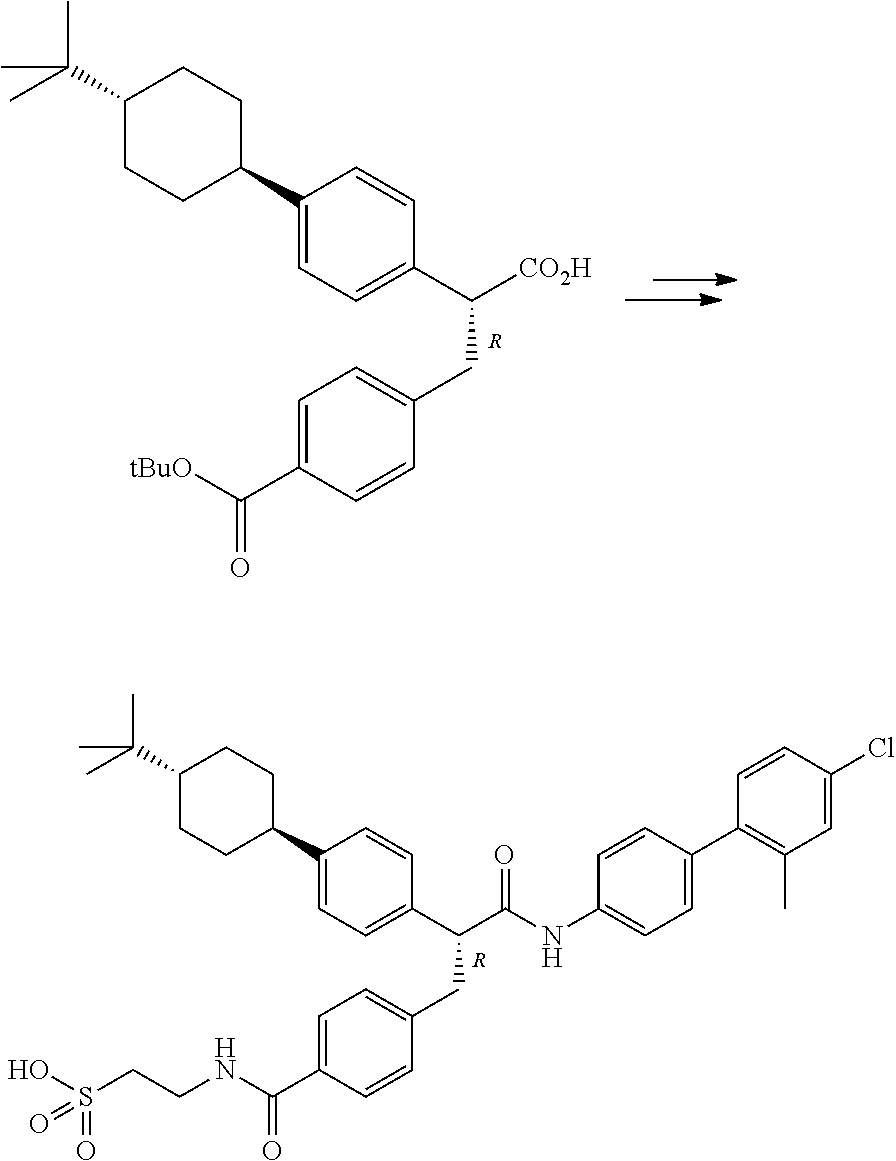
C1(C2CCC(C(C)(C)C)CC2)=CC=C(C(C(NC2=CC=C(C3=C(C)C=C(Cl)C=C3)C=C2)=O)CC2=CC=C(C(NCCS(O)(=O)=O)=O)C=C2)C=C1.[R].C1(C2CCC(C(C)(C)C)CC2)=CC=C(C([CO2H])CC2=CC=C(C([tBuO])=O)C=C2)C=C1.[R]
